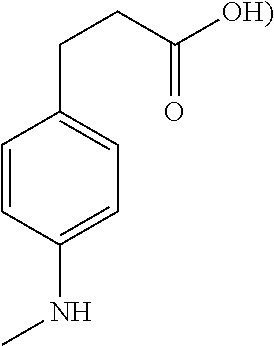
C1=CC(NC)=CC=C1CCC([OH)])=O
